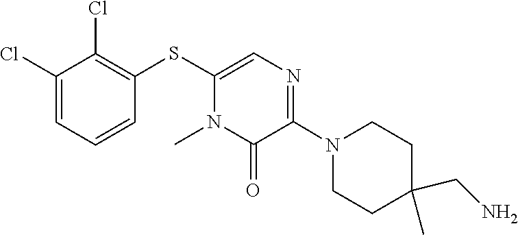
C1C(C)(CN)CCN(C2=NC=C(SC3=C(Cl)C(Cl)=CC=C3)N(C)C2=O)C1
